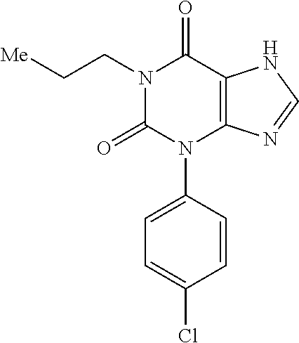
C1(N2C3=C(C(=O)N(CC[Me])C2=O)NC=N3)=CC=C(Cl)C=C1
